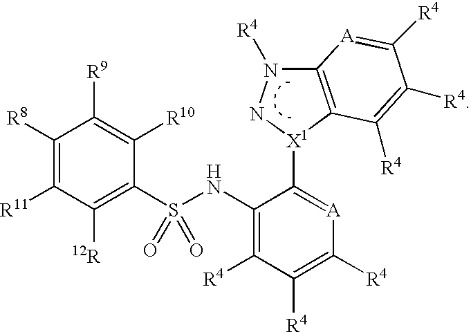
C1([R9])=C([R10])C(S(NC2=C([R4])C([R4])=C([R4])[A]=C2[X1]2NN([R4])C3=C2C([R4])=C([R4])C([R4])=[A]3)(=O)=O)=C([12R])C([R11])=C1[R8]
